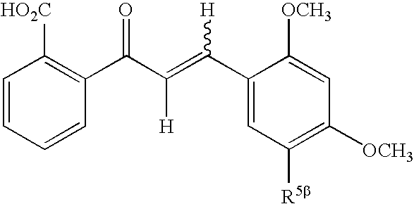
C1=CC=CC(C(C(=C(C2=CC([R5b])=C([OCH3])C=C2[OCH3])[H])[H])=O)=C1[HO2C]
